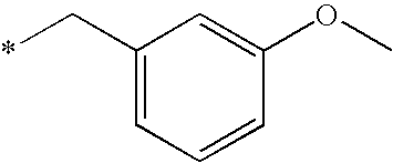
*CC1=CC=CC(OC)=C1
